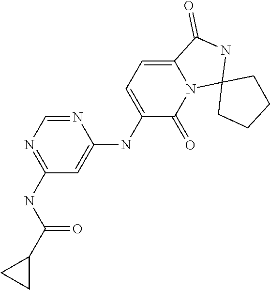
N1=CN=C(NC(C2CC2)=O)C=C1NC1=CC=C2N(C1=O)C1(NC2=O)CCCC1
